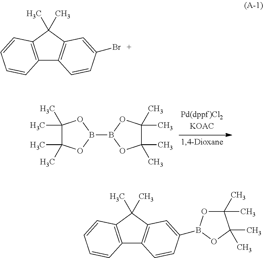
C1(C)(C)C(C)(C)OB(B2OC(C)(C)C(C)(C)O2)O1.C12=C(C(C)(C)C3=C1C=CC(B1OC(C)(C)C(C)(C)O1)=C3)C=CC=C2.C12=C(C(C)(C)C3=C1C=CC(Br)=C3)C=CC=C2
